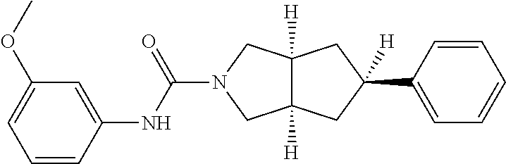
C(N1CC2([H])C([H])(C1)CC(C1=CC=CC=C1)([H])C2)(=O)NC1=CC(OC)=CC=C1
